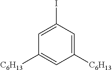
C1=C(I)C=C([C6H13])C=C1[C6H13]
